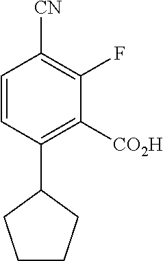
C1=CC(C2CCCC2)=C([CO2H])C(F)=C1[CN]
